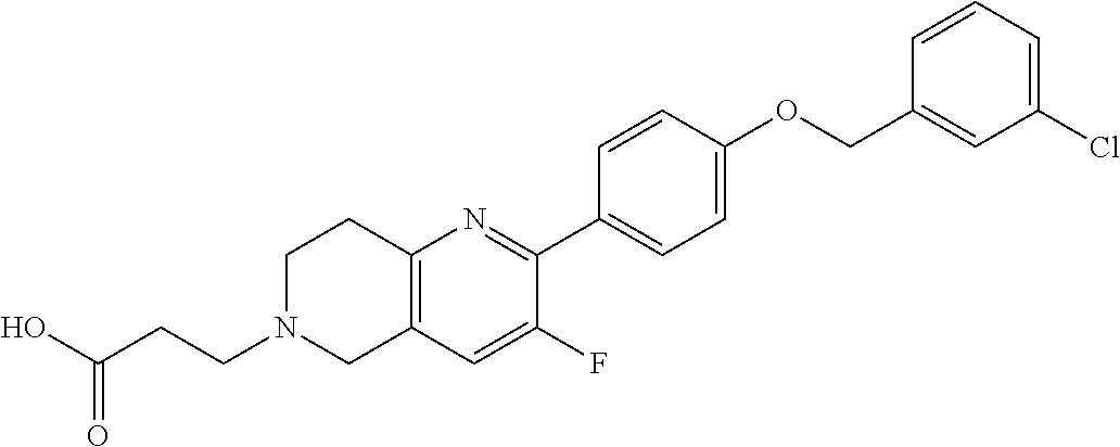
OC(CCN1CC2=C(CC1)N=C(C1=CC=C(OCC3=CC(Cl)=CC=C3)C=C1)C(F)=C2)=O
